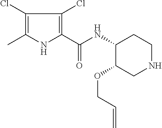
C1(Cl)=C(C)NC(C(NC2C(OCC=C)CNCC2)=O)=C1Cl
